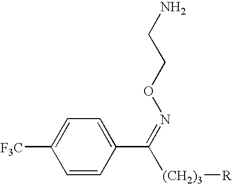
[F3C]C1=CC=C(C([(CH2)3][R])=NOCCN)C=C1
